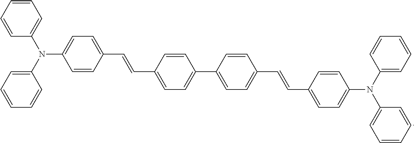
N(C1=CC=C(C=CC2=CC=C(C3=CC=C(C=CC4=CC=C(N(C5=CC=CC=C5)C5=CC=CC=C5)C=C4)C=C3)C=C2)C=C1)(C1=CC=CC=C1)C1=CC=CC=C1
